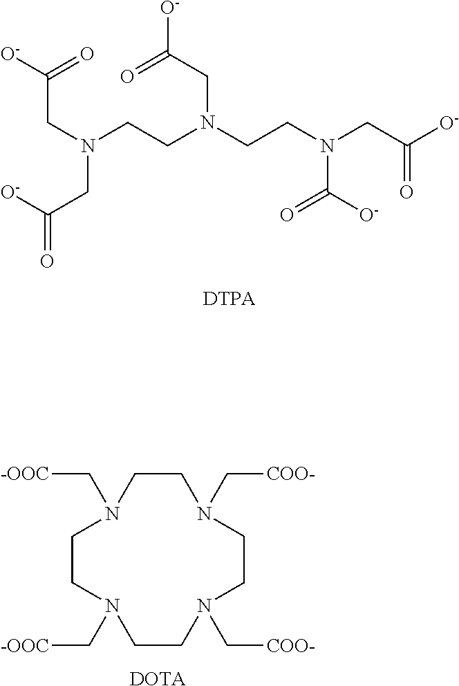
C(N(CCN(CCN(CC([O-])=O)C([O-])=O)CC([O-])=O)CC(=O)[O-])C([O-])=O.C1CN(C[-OOC])CCN(C[-OOC])CCN(C[COO-])CCN1C[COO-].[DOTA]
